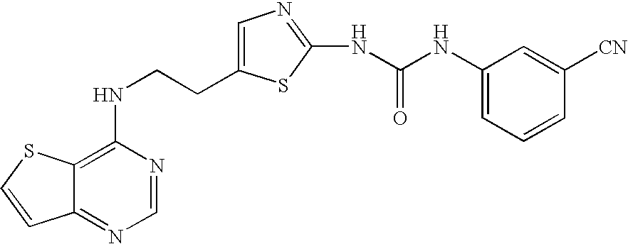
C(CNC1=C2C(=NC=N1)C=CS2)C1=CN=C(NC(=O)NC2=CC=CC([CN])=C2)S1
